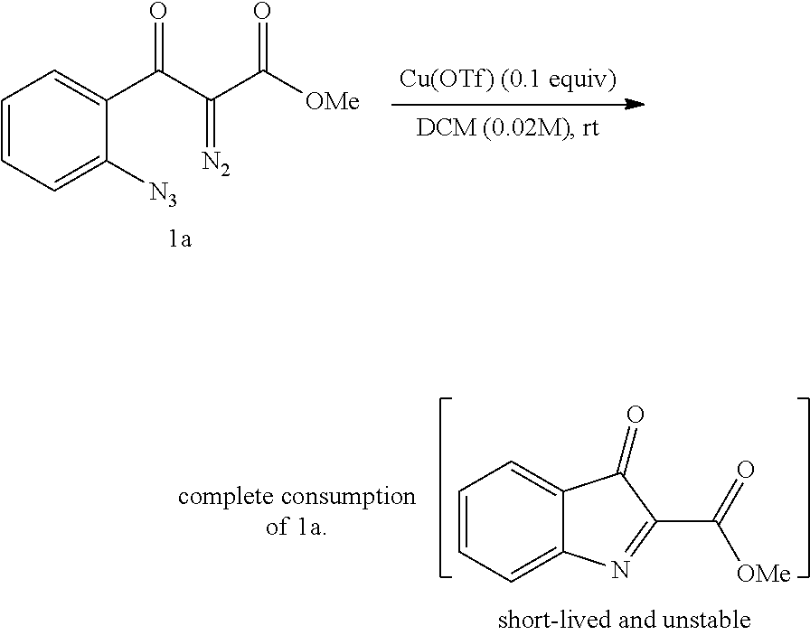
O=C(C1=CC=CC=C1[N3])C(=[N2])C(=O)[OMe].C12=CC=CC=C1N=C(C([OMe])=O)C2=O
